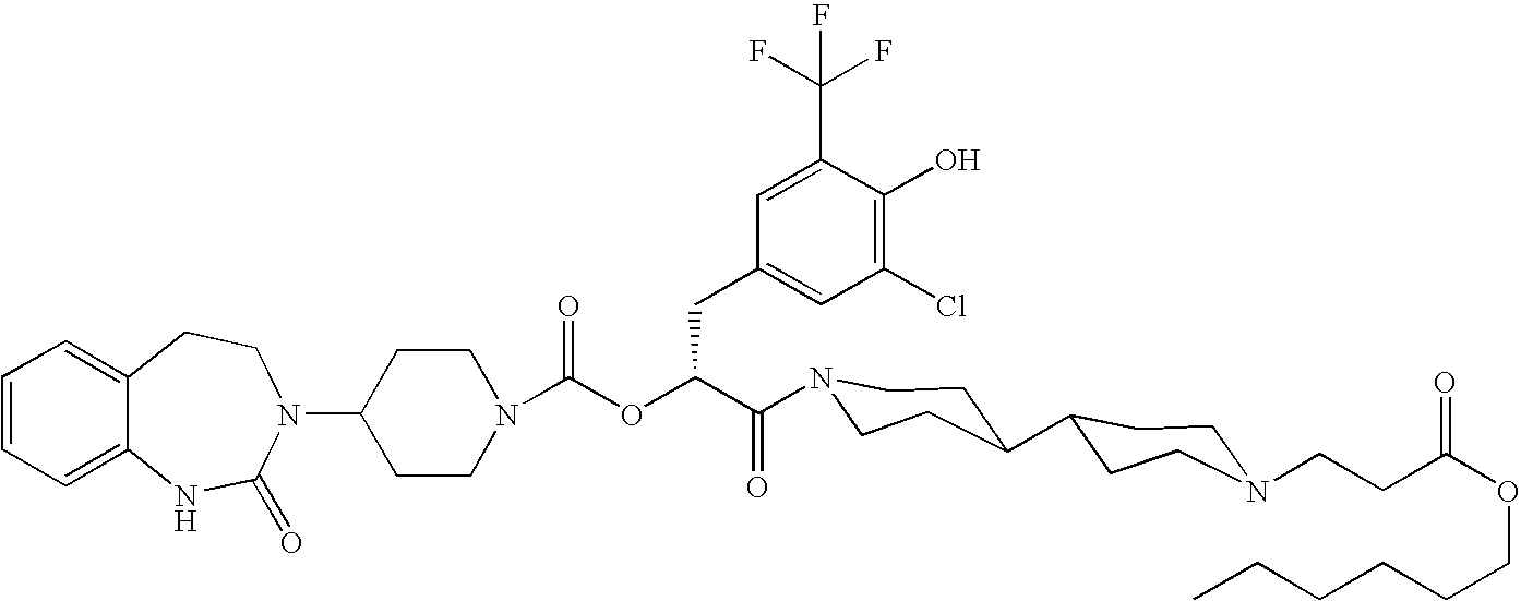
C12=CC=CC=C1NC(=O)N(C1CCN(C(OC(C(=O)N3CCC(C4CCN(CCC(OCCCCCC)=O)CC4)CC3)CC3=CC(Cl)=C(O)C(C(F)(F)F)=C3)=O)CC1)CC2
